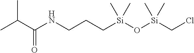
[Si](C)(O[Si](CCCNC(C(C)C)=O)(C)C)(CCl)C
